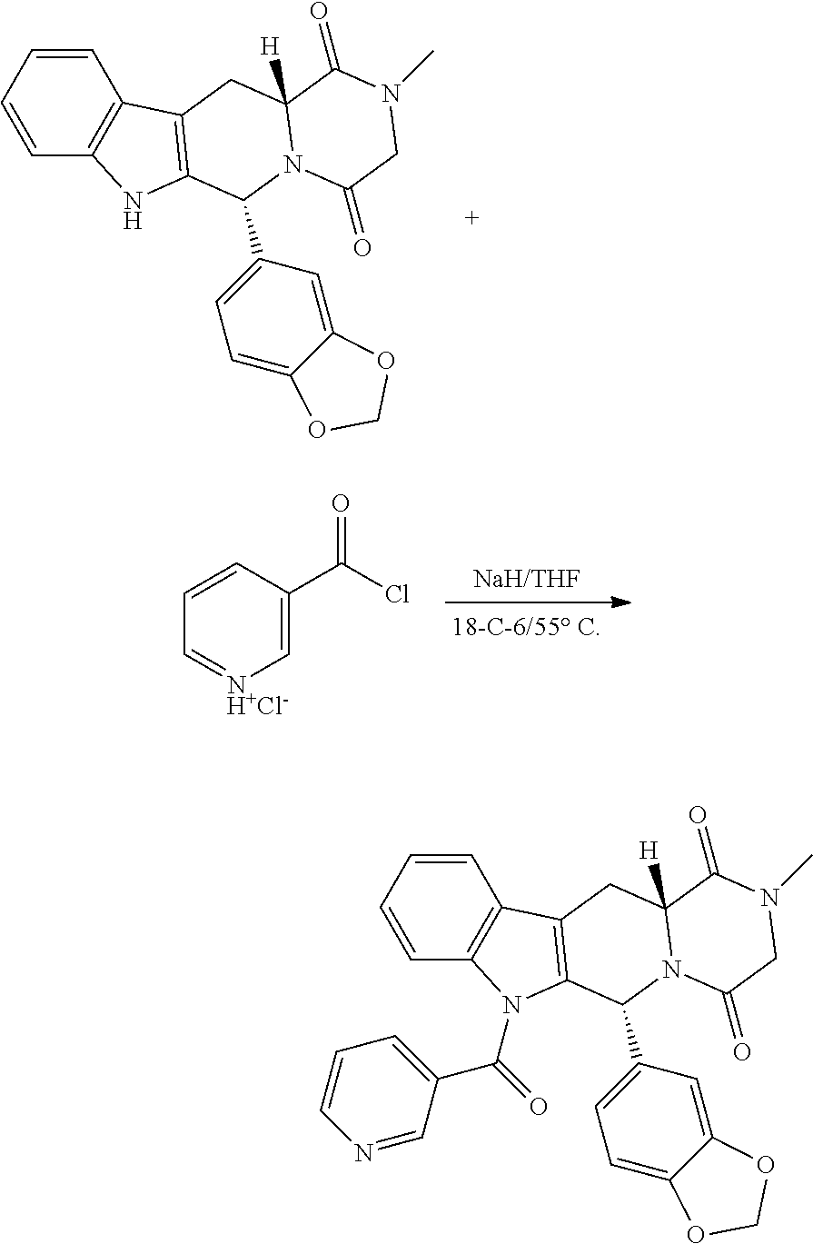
C1=CC=CC2=C1C1=C(N2)C(C2=CC=C3C(=C2)OCO3)N2C([H])(C1)C(=O)N(C)CC2=O.C1=C(C(Cl)=O)C=CC=[NH+Cl-]1.C1=CC=CC2=C1C1=C(N2C(C2=CC=CN=C2)=O)C(C2=CC=C3C(=C2)OCO3)N2C([H])(C1)C(=O)N(C)CC2=O
